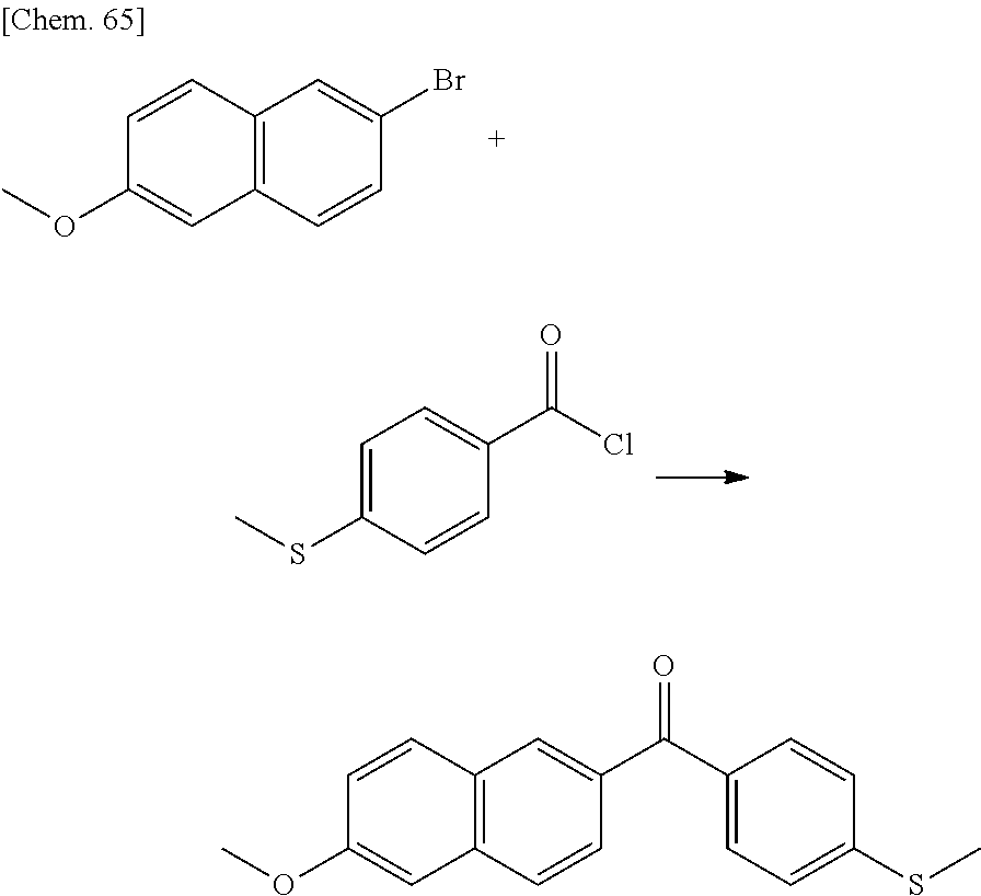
C12=C(C=CC(Br)=C1)C=C(OC)C=C2.C1=C(SC)C=CC(C(Cl)=O)=C1.C12=C(C=CC(C(C3=CC=C(SC)C=C3)=O)=C1)C=C(OC)C=C2
